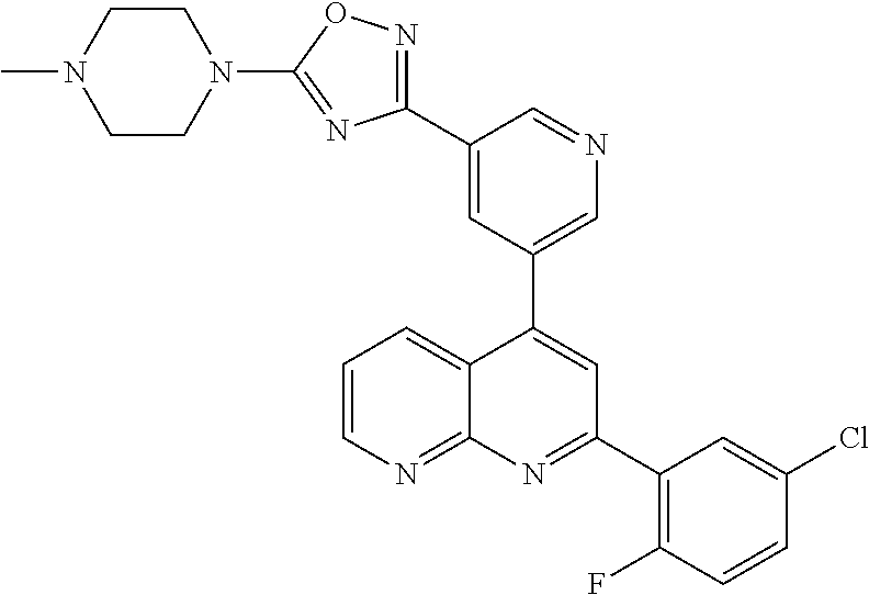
C1=C(C2=NOC(N3CCN(C)CC3)=N2)C=NC=C1C1=CC(C2=C(F)C=CC(Cl)=C2)=NC2=NC=CC=C12
